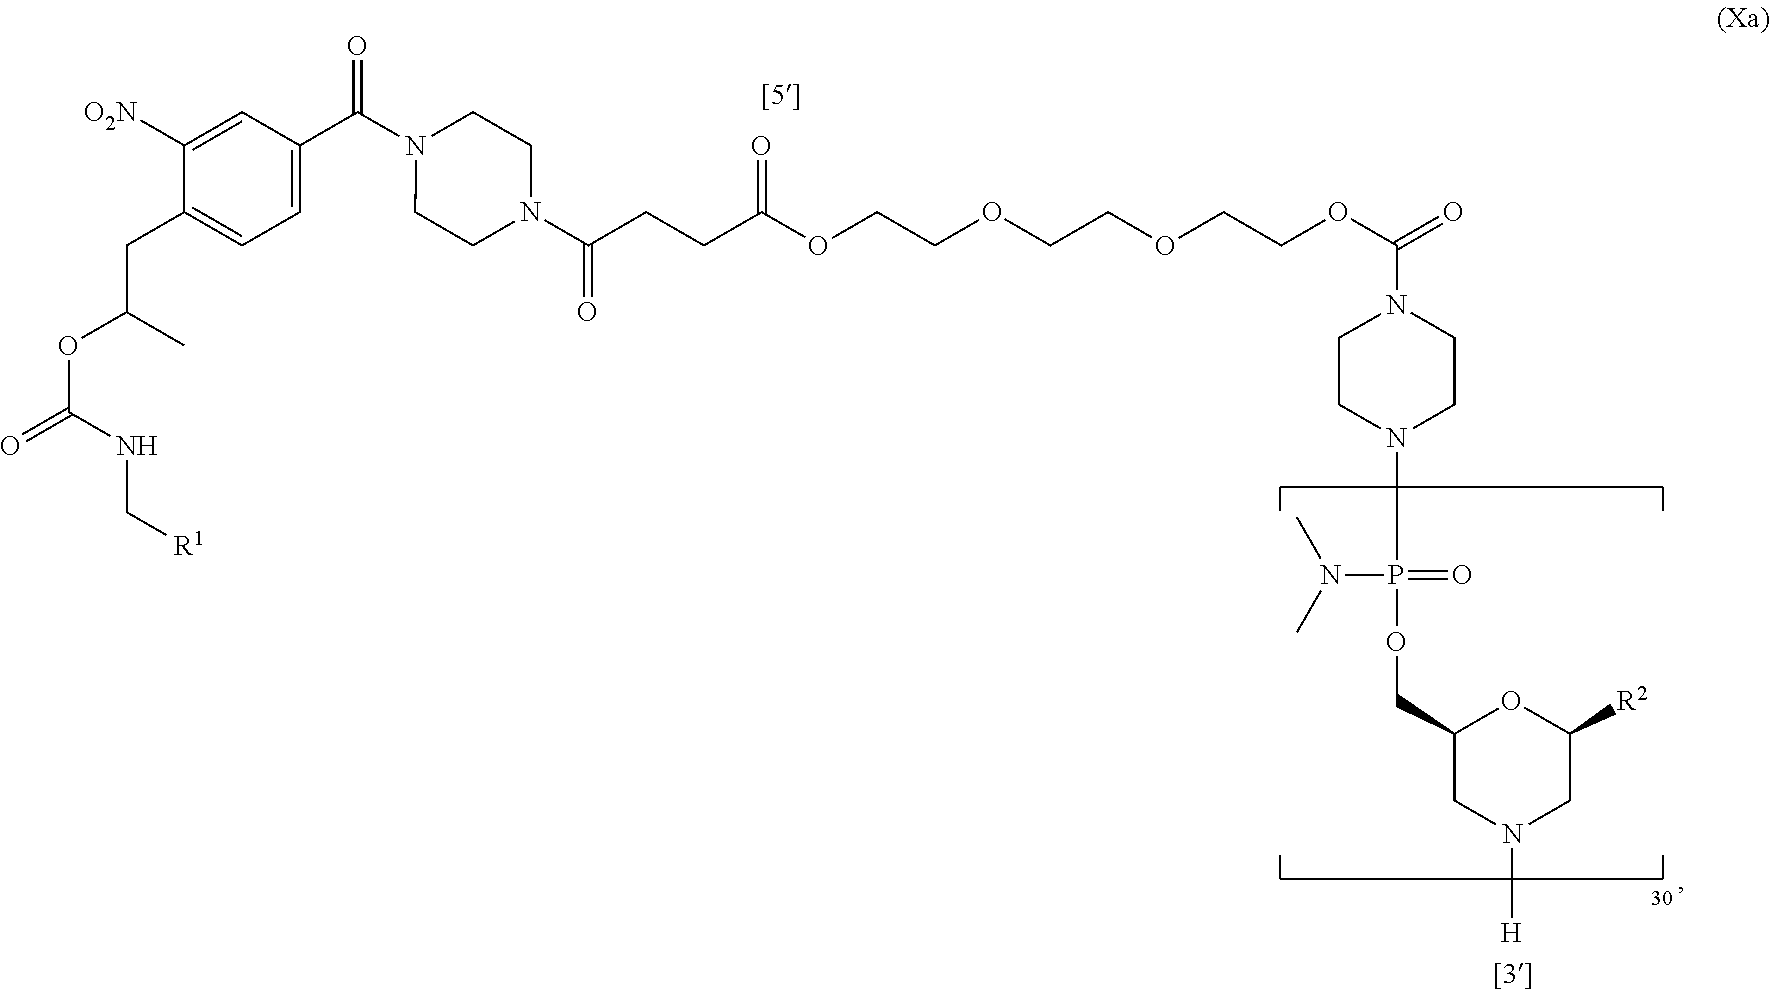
C1=C(C(N2CCN(C(CCC(OCCOCCOCCOC(=O)N3CCN(P(OCC4CN([H])CC([R2])O4)(=O)N(C)C)CC3)=O)=O)CC2)=O)C=C([O2N])C(CC(OC(=O)NC[R1])C)=C1
